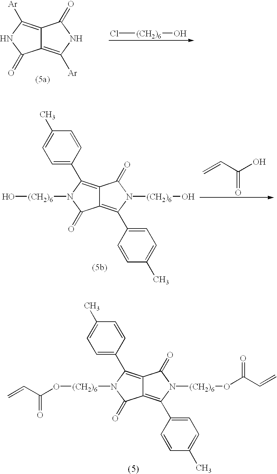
C12=C([Ar])NC(=O)C1=C([Ar])NC2=O.Cl[(CH2)6]O.C12=C(C3=CC=C(C)C=C3)N([(CH2)6]O)C(=O)C1=C(C1=CC=C(C)C=C1)N([(CH2)6]O)C2=O.C=CC(=O)O.C12=C(C3=CC=C(C)C=C3)N([(CH2)6]OC(C=C)=O)C(=O)C1=C(C1=CC=C(C)C=C1)N([(CH2)6]OC(C=C)=O)C2=O
